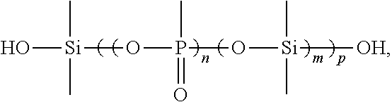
O[Si](OP(C)(=O)O[Si](C)(C)[OH])(C)C
